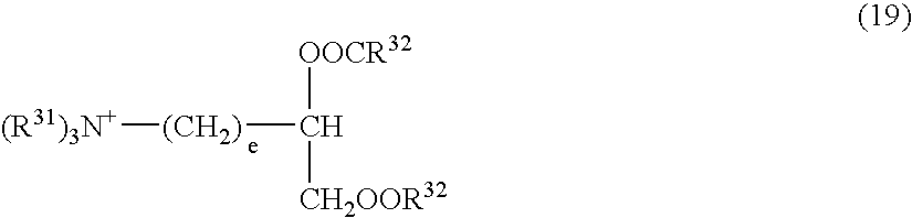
[(R31)3N+][(CH2)]C([CH2OOR32])[OOCR32]
